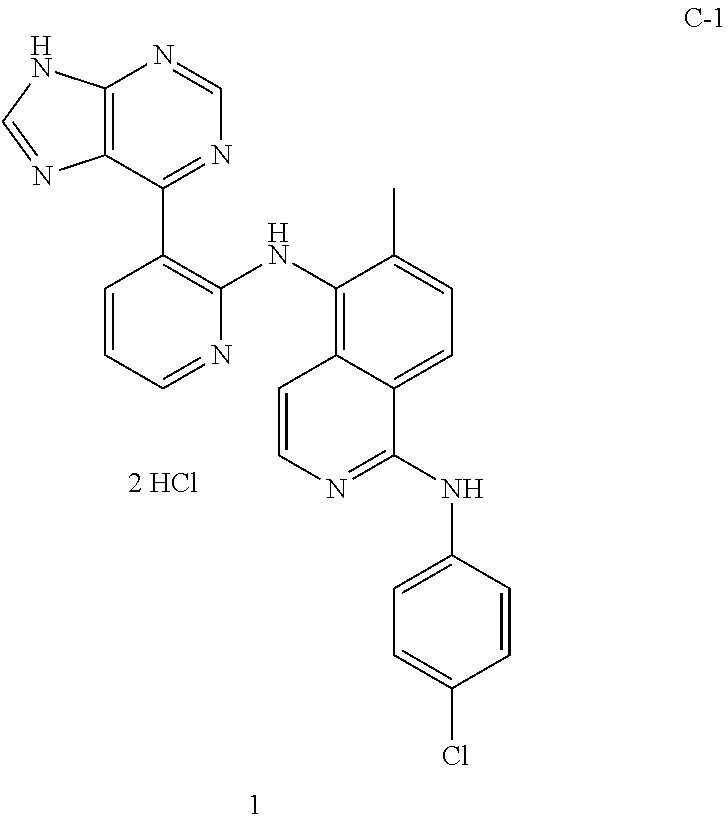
C12=C(C(C3=C(NC4=C5C(=CC=C4C)C(NC4=CC=C(Cl)C=C4)=NC=C5)N=CC=C3)=NC=N1)N=CN2
